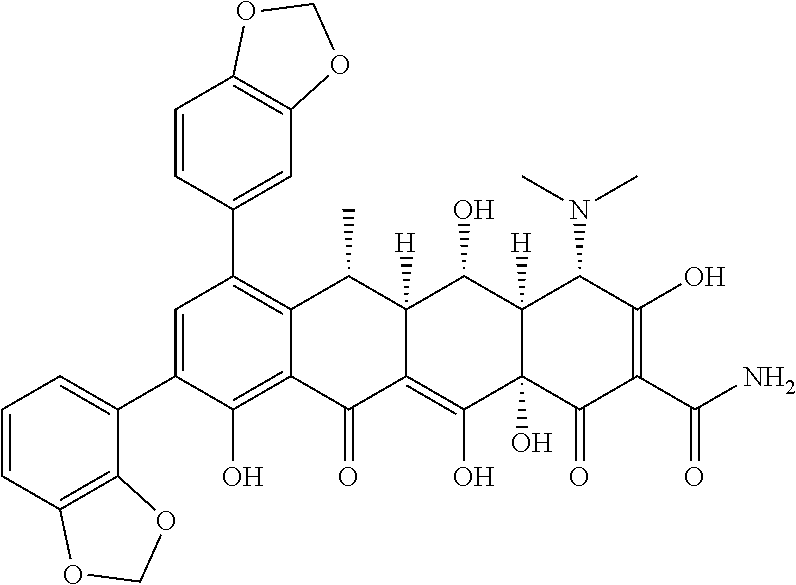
C1(C2=C3C(=C(O)C(C4=CC=CC5=C4OCO5)=C2)C(=O)C2=C(O)C4(O)C([H])(C(O)C2([H])C3C)C(N(C)C)C(O)=C(C(N)=O)C4=O)=CC2=C(C=C1)OCO2
